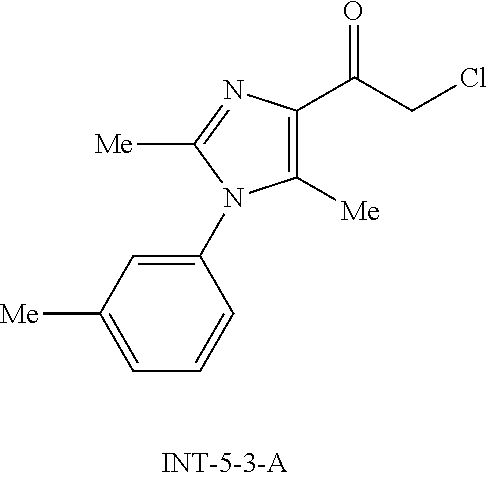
C1([Me])=C(C(=O)CCl)N=C([Me])N1C1=CC([Me])=CC=C1
